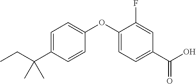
C1=C(C(CC)(C)C)C=CC(OC2=CC=C(C(O)=O)C=C2F)=C1
